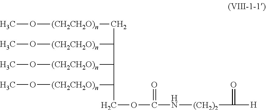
CO[(CH2CH2O)n]CC([(CH2CH2O)n]OC)C([(CH2CH2O)n]OC)C([(CH2CH2O)n]OC)COC(=O)N[(CH2)2]C(=O)[H]
